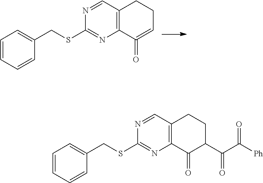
N1=CC2=C(N=C1SCC1=CC=CC=C1)C(=O)=CCC2.N1=CC2=C(N=C1SCC1=CC=CC=C1)C(=O)C(C(C([Ph])=O)=O)CC2
